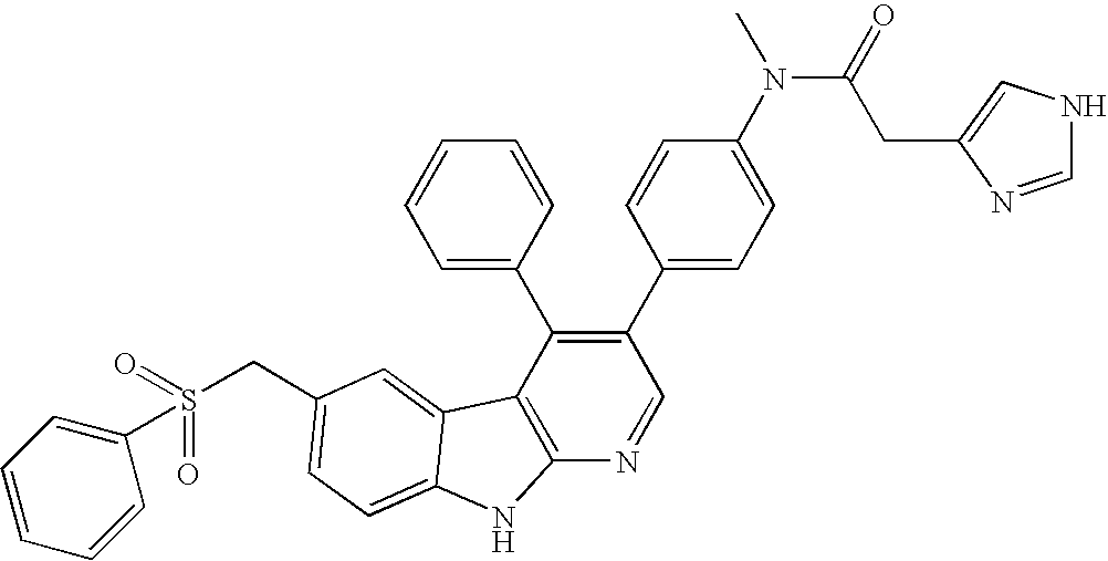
C(C1=CC=C2C(=C1)C1=C(N=CC(C3=CC=C(N(C)C(=O)CC4=CNC=N4)C=C3)=C1C1=CC=CC=C1)N2)S(C1=CC=CC=C1)(=O)=O
